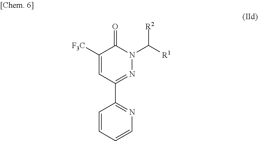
C1([F3C])=CC(C2=NC=CC=C2)=NN(C([R1])[R2])C1=O
